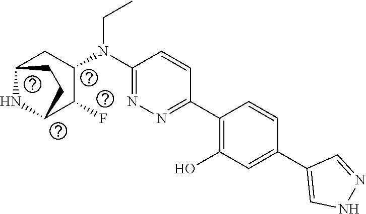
C1(N(C2CC3NC(C2F)CC3)CC)=NN=C(C2=C(O)C=C(C3=CNN=C3)C=C2)C=C1
